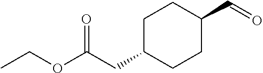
CCOC(CC1CCC(C=O)CC1)=O
